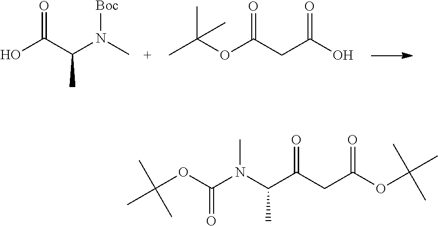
CC(OC(CC(O)=O)=O)(C)C.OC(C(N(C)[Boc])C)=O.C(OC(N(C(C(CC(OC(C)(C)C)=O)=O)C)C)=O)(C)(C)C
